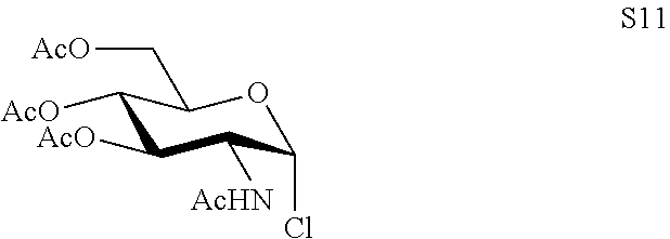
C1([AcO])C([AcO])C([AcHN])C(Cl)OC1C[AcO]
